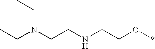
CCN(CCNCCO*)CC
